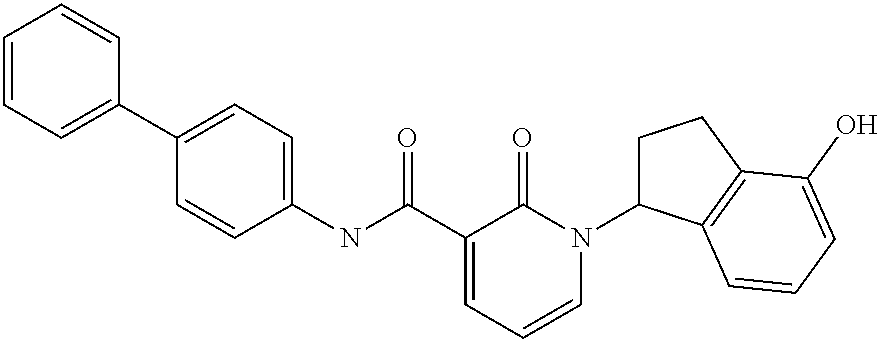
C1=CC=C(C2=CC=C(NC(C3=CC=CN(C4CCC5=C4C=CC=C5O)C3=O)=O)C=C2)C=C1
